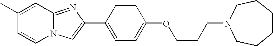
C1(C)=CC2=NC(C3=CC=C(OCCCN4CCCCCC4)C=C3)=CN2C=C1
